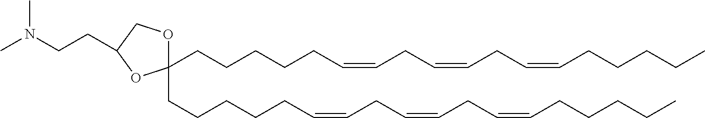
CN(CCC1COC(CCCCCC=CCC=CCC=CCCCCC)(CCCCCC=CCC=CCC=CCCCCC)O1)C
